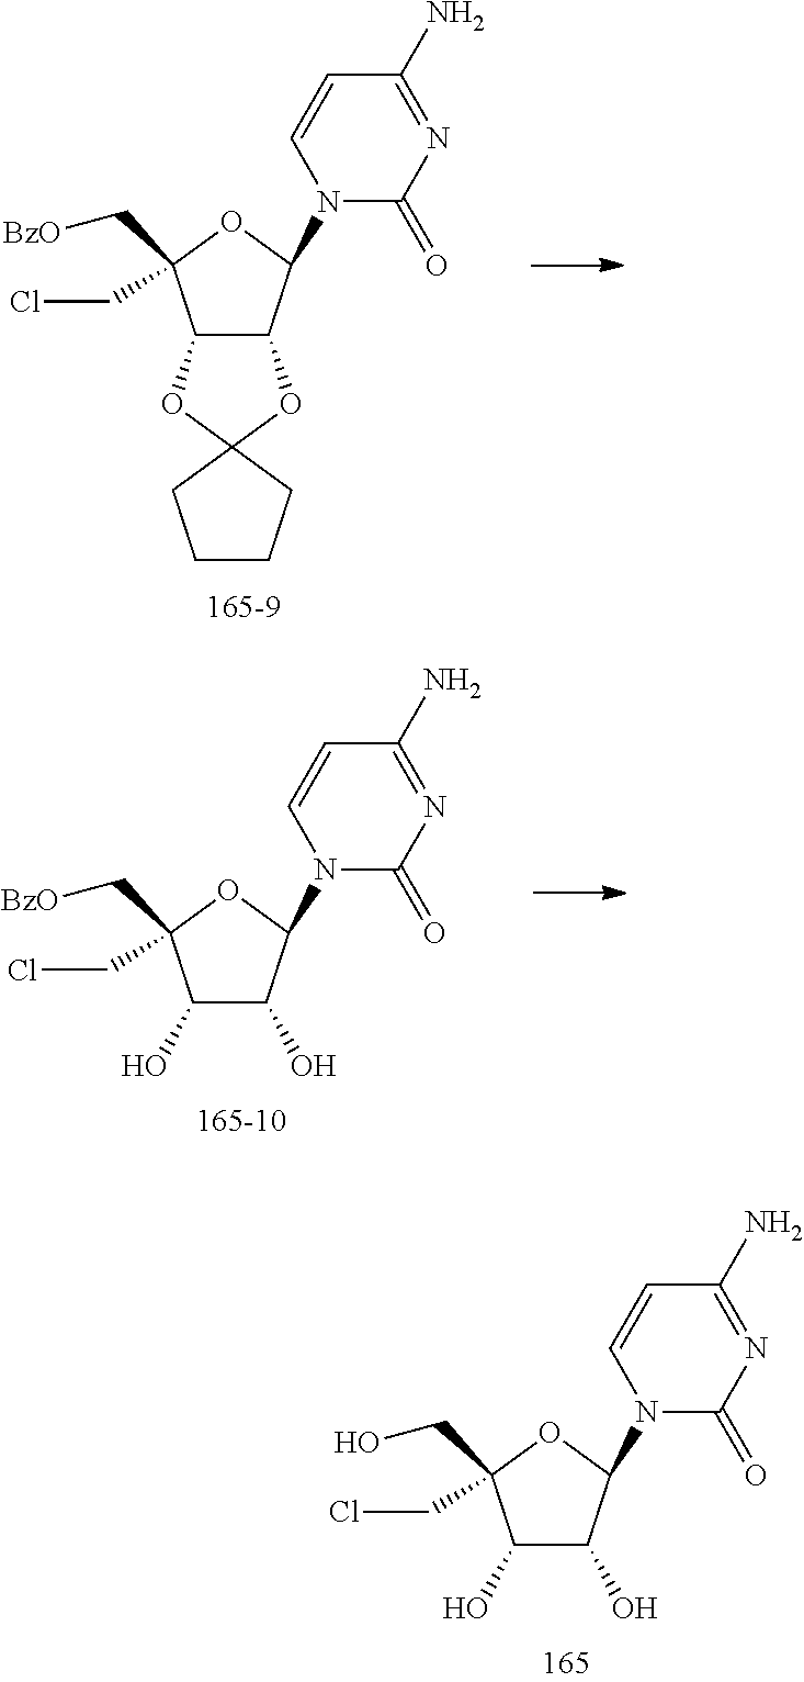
C12C(C(N3C(=O)N=C(N)C=C3)OC1(C[BzO])CCl)OC1(O2)CCCC1.C1(O)C(O)C(N2C(=O)N=C(N)C=C2)OC1(C[BzO])CCl.C1(O)C(O)C(N2C(=O)N=C(N)C=C2)OC1(CO)CCl
